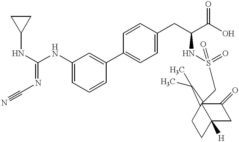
C1=C(NC(=NC#N)NC2CC2)C=C(C2=CC=C(CC(C(O)=O)NS(=O)(=O)CC34(C(C)C)C(=O)CC3([H])CC4)C=C2)C=C1
